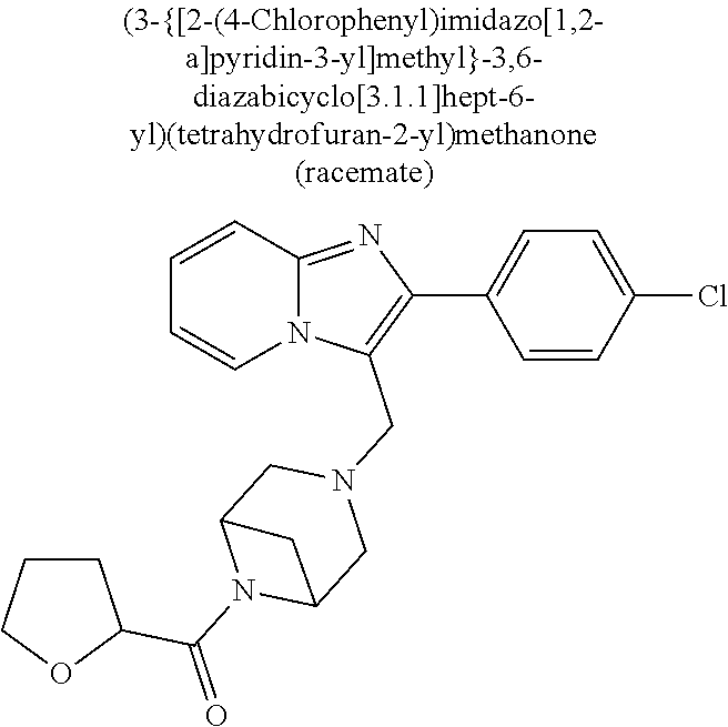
N12C(=NC(C3=CC=C(Cl)C=C3)=C1CN1CC3N(C(=O)C4CCCO4)C(C1)C3)C=CC=C2
